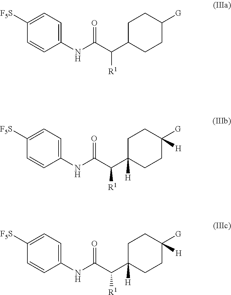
C1C(C(C(NC2=CC=C([F5S])C=C2)=O)[R1])CCC([G])C1.C1C(C(C(NC2=CC=C([F5S])C=C2)=O)[R1])([H])CCC([G])([H])C1.C1C(C(C(NC2=CC=C([F5S])C=C2)=O)[R1])([H])CCC([G])([H])C1
